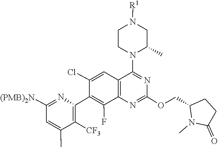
C1(OCC2CCC(=O)N2C)=NC2=C(C=C(Cl)C(C3=C([CF3])C(C)=CC([(PMB)2N])=N3)=C2F)C(N2CCN([R1])CC2C)=N1
